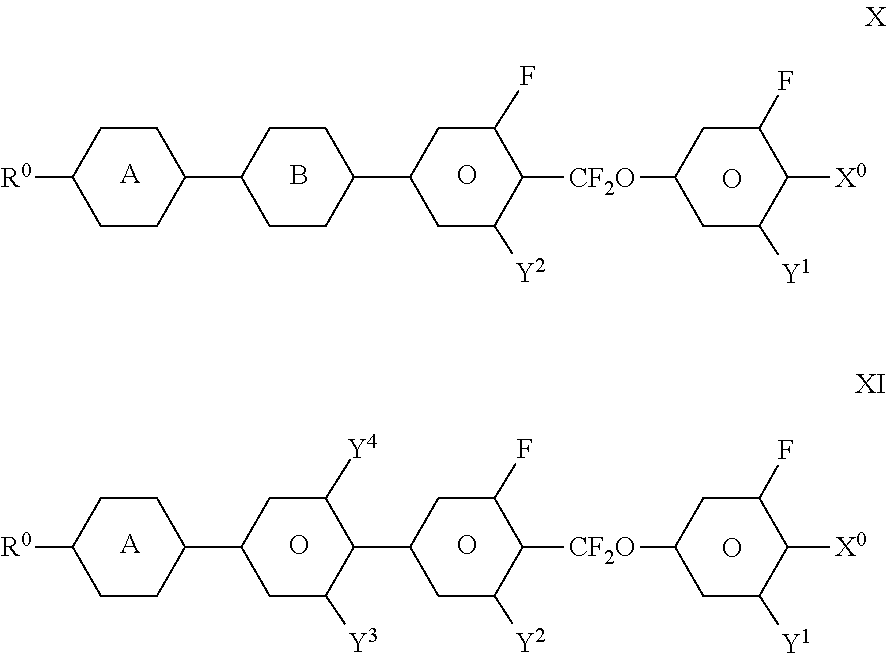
C1([R0])CCC(C2CCC(C3CC([Y2])C([CF2O]C4CC([Y1])C([X0])C(F)C4)C(F)C3)CC2)CC1.[A].B.O.O.C1([R0])CCC(C2CC([Y3])C(C3CC([Y2])C([CF2O]C4CC([Y1])C([X0])C(F)C4)C(F)C3)C([Y4])C2)CC1.[A].O.O.O
